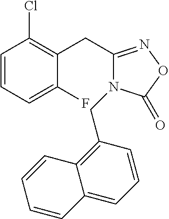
C1=CC=C(F)C(CC2=NOC(=O)N2CC2=C3C(=CC=C2)C=CC=C3)=C1Cl
